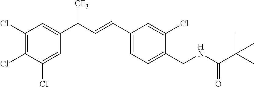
C1(Cl)=C(Cl)C(Cl)=CC(C(C=CC2=CC=C(CNC(=O)C(C)(C)C)C(Cl)=C2)[CF3])=C1
